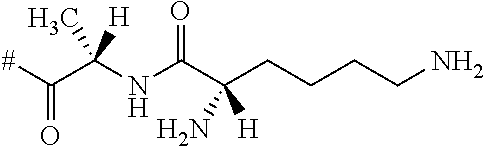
[#]C(C(NC(C(CCCCN)(N)[H])=O)(C)[H])=O
